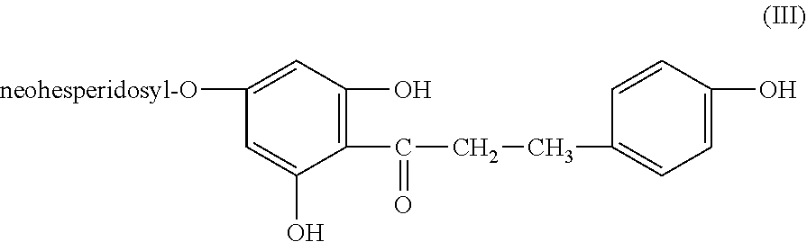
C1(C(=O)CCC2=CC=C(O)C=C2)=C(O)C=C([neohesperidosyl-O])C=C1O
